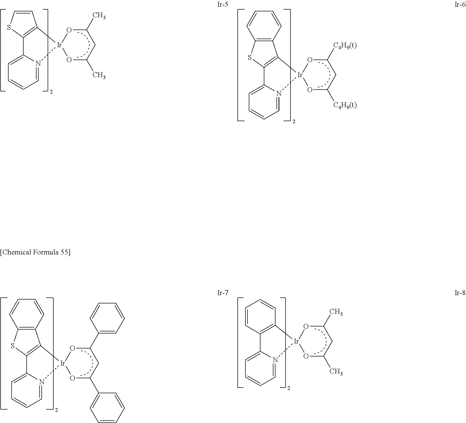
C1=C2N(=CC=C1)[Ir]1(C3=C2SC=C3)OC(C)CC(C)O1.C1=C2N(=CC=C1)[Ir]1(C3=C2SC2=C3C=CC=C2)OC(C2=CC=CC=C2)CC(C2=CC=CC=C2)O1.C1=C2N(=CC=C1)[Ir]1(OC(C)CC(C)O1)C1=C2C=CC=C1.C1=C2N(=CC=C1)[Ir]1(C3=C2SC2=C3C=CC=C2)OC([C4H9(t)])CC([C4H9(t)])O1
